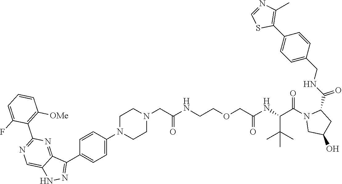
C1=NC(C)=C(C2=CC=C(CNC(=O)C3N(C(C(NC(COCCNC(CN4CCN(C5=CC=C(C6=NNC7=CN=C(C8=C([OMe])C=CC=C8F)N=C76)C=C5)CC4)=O)=O)C(C)(C)C)=O)CC(O)C3)C=C2)S1
